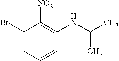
C1(Br)=CC=CC(NC(C)C)=C1[NO2]
